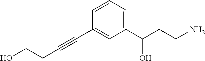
OCCC#CC1=CC(C(CCN)O)=CC=C1
